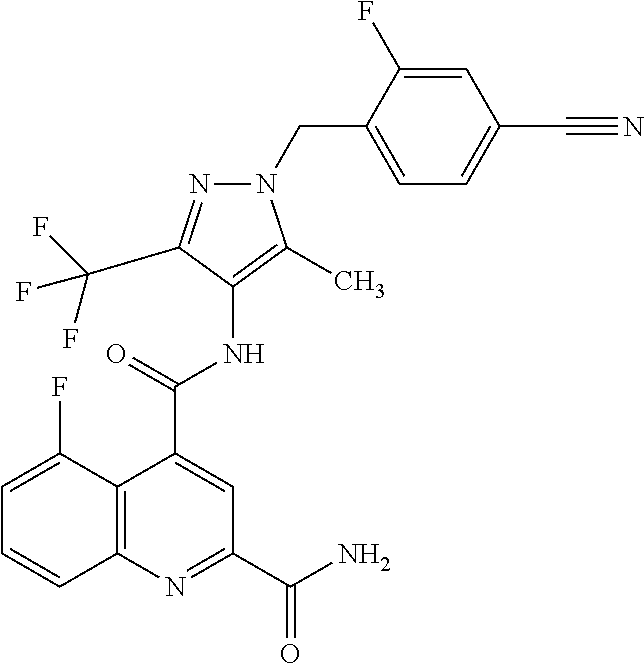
C1(CN2N=C(C(F)(F)F)C(NC(C3=CC(C(N)=O)=NC4=C3C(F)=CC=C4)=O)=C2C)=CC=C(C#N)C=C1F
